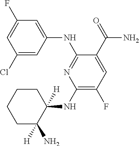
C1(Cl)=CC(NC2=NC(NC3([H])CCCCC3(N)[H])=C(F)C=C2C(=O)N)=CC(F)=C1
